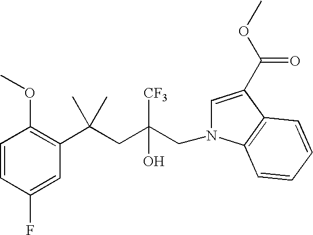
C1=CC(F)=CC(C(CC([CF3])(O)CN2C=C(C(OC)=O)C3=C2C=CC=C3)(C)C)=C1OC
